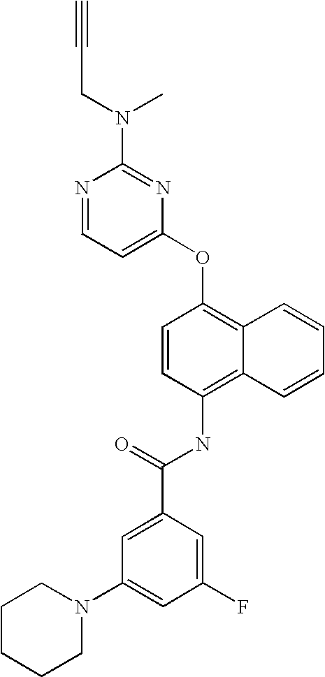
N1=CC=C(OC2=C3C(=C(NC(C4=CC(N5CCCCC5)=CC(F)=C4)=O)C=C2)C=CC=C3)N=C1N(CC#C)C
